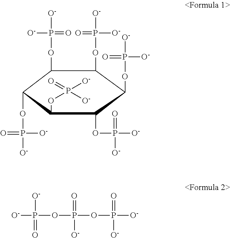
C1(OP(=O)([O-])[O-])C(OP([O-])([O-])=O)C(OP([O-])([O-])=O)C(OP([O-])([O-])=O)C(OP([O-])(=O)[O-])C1OP([O-])(=O)[O-].O=P(OP([O-])(OP([O-])([O-])=O)=O)([O-])[O-]
